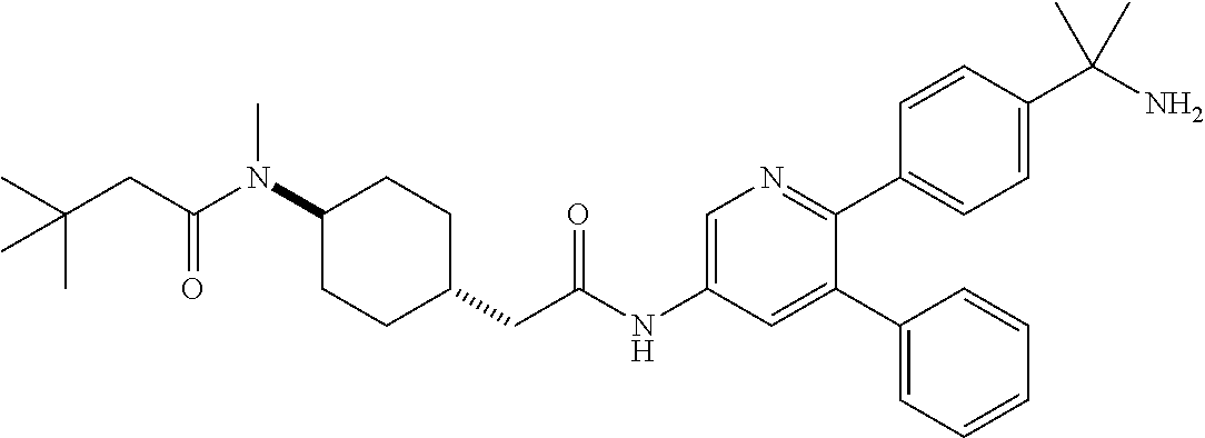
C1(N(C(CC(C)(C)C)=O)C)CCC(CC(NC2=CN=C(C3=CC=C(C(N)(C)C)C=C3)C(C3=CC=CC=C3)=C2)=O)CC1
